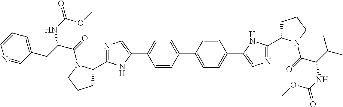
C1=CC(C2=CC=C(C3=CN=C(C4CCCN4C(C(C(C)C)NC(=O)OC)=O)N3)C=C2)=CC=C1C1=CN=C(C2CCCN2C(C(CC2=CC=CN=C2)NC(=O)OC)=O)N1
